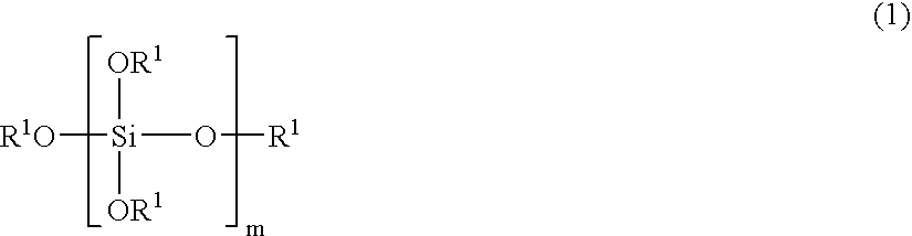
[R1O][Si](O[R1])([OR1])[OR1]
